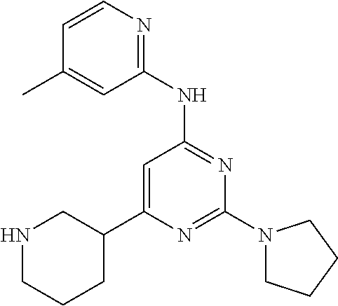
N1=C(N2CCCC2)N=C(NC2=NC=CC(C)=C2)C=C1C1CNCCC1
